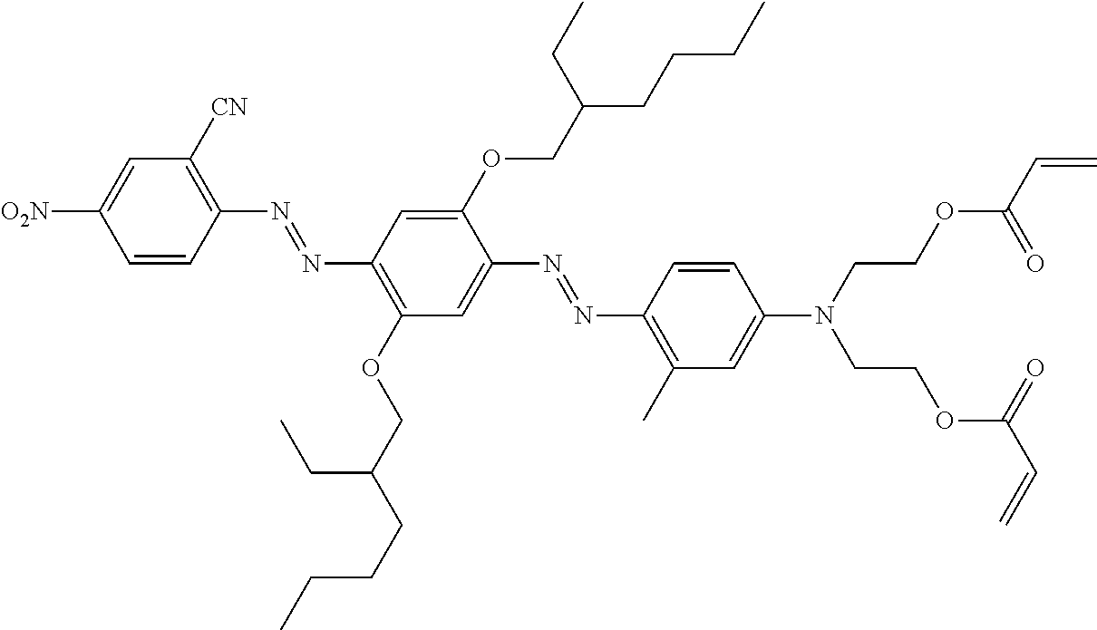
C1=CC(N=NC2=C(OCC(CC)CCCC)C=C(N=NC3=C(C)C=C(N(CCOC(C=C)=O)CCOC(C=C)=O)C=C3)C(OCC(CCCC)CC)=C2)=C([CN])C=C1[O2N]
